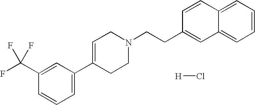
FC(C1=CC(C2=CCN(CCC3=CC4=CC=CC=C4C=C3)CC2)=CC=C1)(F)F.[H]Cl
